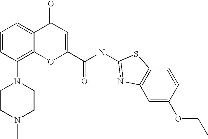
N1(C2=C3C(=CC=C2)C(=O)C=C(C(NC2=NC4=C(C=CC(OCC)=C4)S2)=O)O3)CCN(C)CC1
